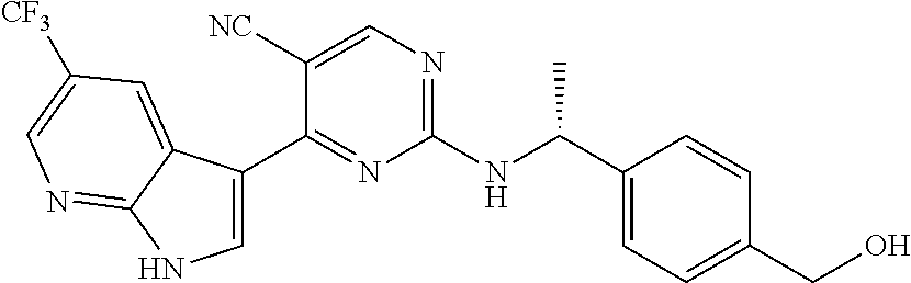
C1(C(NC2=NC=C([NC])C(C3=CNC4=NC=C([CF3])C=C34)=N2)C)=CC=C(CO)C=C1
